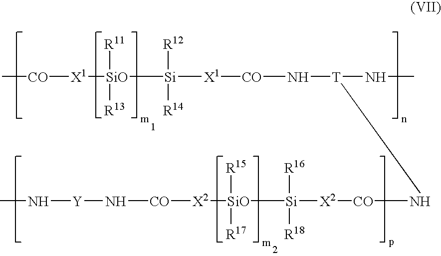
[CO]([X1][SiO]([Si]([X1][CO]N[T](NC)N[CO][X2][Si]([SiO]([X2][CO]N[Y]NC)([R15])[R17])([R16])[R18])([R12])[R14])([R11])[R13])C
